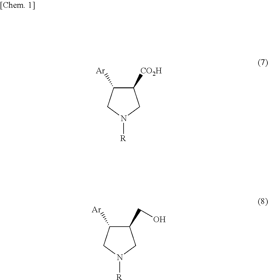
C1([CO2H])C([Ar])CN([R])C1.C1(CO)C([Ar])CN([R])C1
